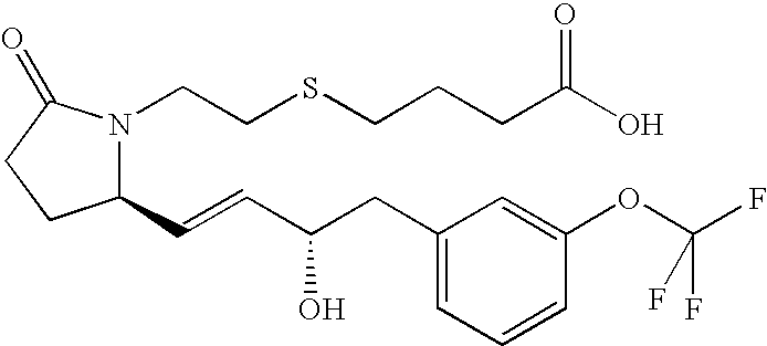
C1(C=CC(O)CC2=CC=CC(OC(F)(F)F)=C2)N(CCSCCCC(O)=O)C(=O)CC1
